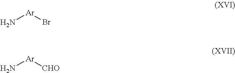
N[Ar]Br.N[Ar][CHO]
